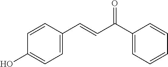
C1=C(C=CC(C2=CC=CC=C2)=O)C=CC(O)=C1
